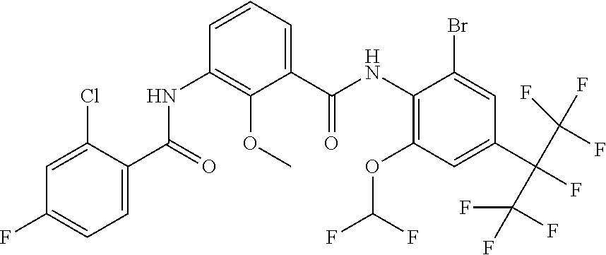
C1(OC(F)F)=C(NC(C2=CC=CC(NC(C3=CC=C(F)C=C3Cl)=O)=C2OC)=O)C(Br)=CC(C(F)(C(F)(F)F)C(F)(F)F)=C1
